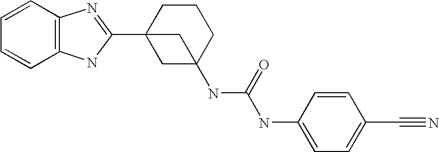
C1=CC2=C(C=C1)NC(C13CC(NC(NC4=CC=C(C#N)C=C4)=O)(CCC1)C3)=N2
